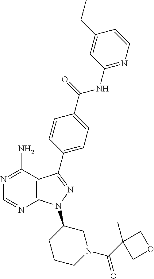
C12=C(C(N)=NC=N1)C(C1=CC=C(C(=O)NC3=NC=CC(CC)=C3)C=C1)=NN2C1CCCN(C(C2(C)COC2)=O)C1
